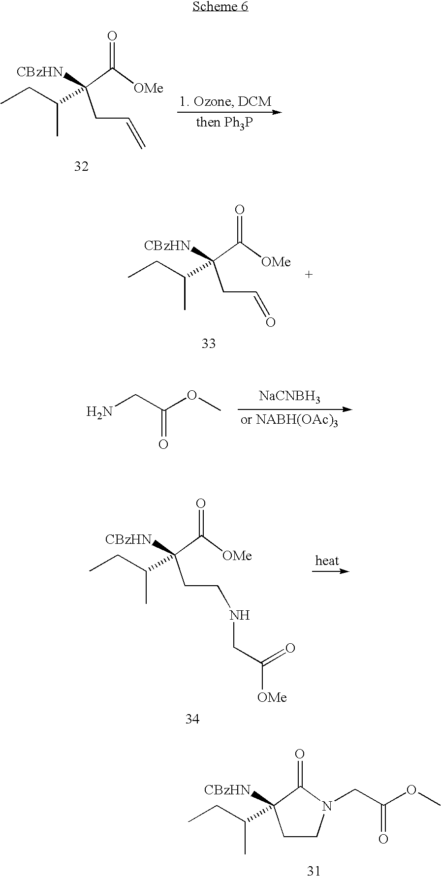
[NaCNBH3].NCC(OC)=O.C1CN(CC(OC)=O)C(=O)C1([CBzHN])C(CC)C.C(C=C)C(C([OMe])=O)([CBzHN])C(CC)C.C(C=O)C(C([OMe])=O)([CBzHN])C(CC)C.C(CNCC([OMe])=O)C(C([OMe])=O)([CBzHN])C(CC)C
